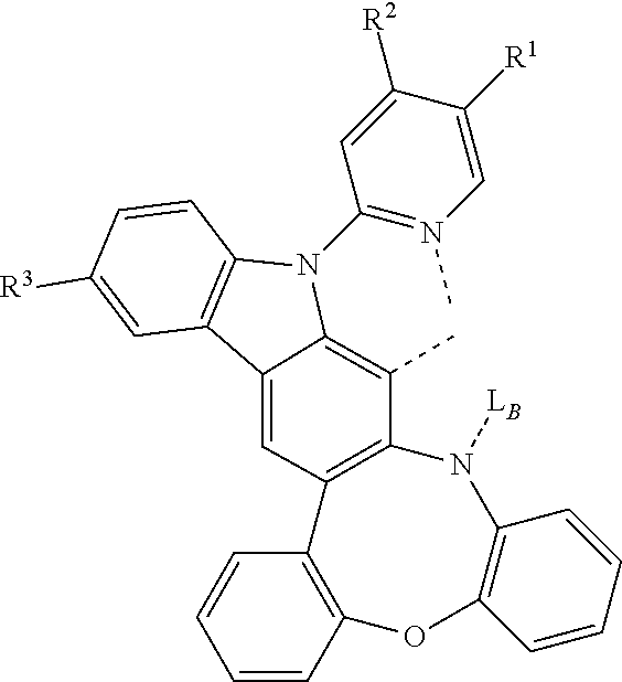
C12=C(C(C)=C3C(=C1)C1=C(N3C3=N(C)C=C([R1])C([R2])=C3)C=CC([R3])=C1)N([LB])C1=C(OC3=C2C=CC=C3)C=CC=C1
